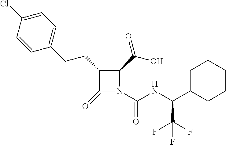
C1(CCC2=CC=C(Cl)C=C2)C(=O)N(C(NC(C2CCCCC2)C(F)(F)F)=O)C1C(=O)O
